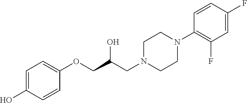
C1=C(O)C=CC(OCC(CN2CCN(C3=C(F)C=C(F)C=C3)CC2)O)=C1
